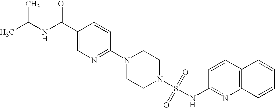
N1(C2=NC=C(C(NC(C)C)=O)C=C2)CCN(S(=O)(=O)NC2=NC3=C(C=C2)C=CC=C3)CC1
